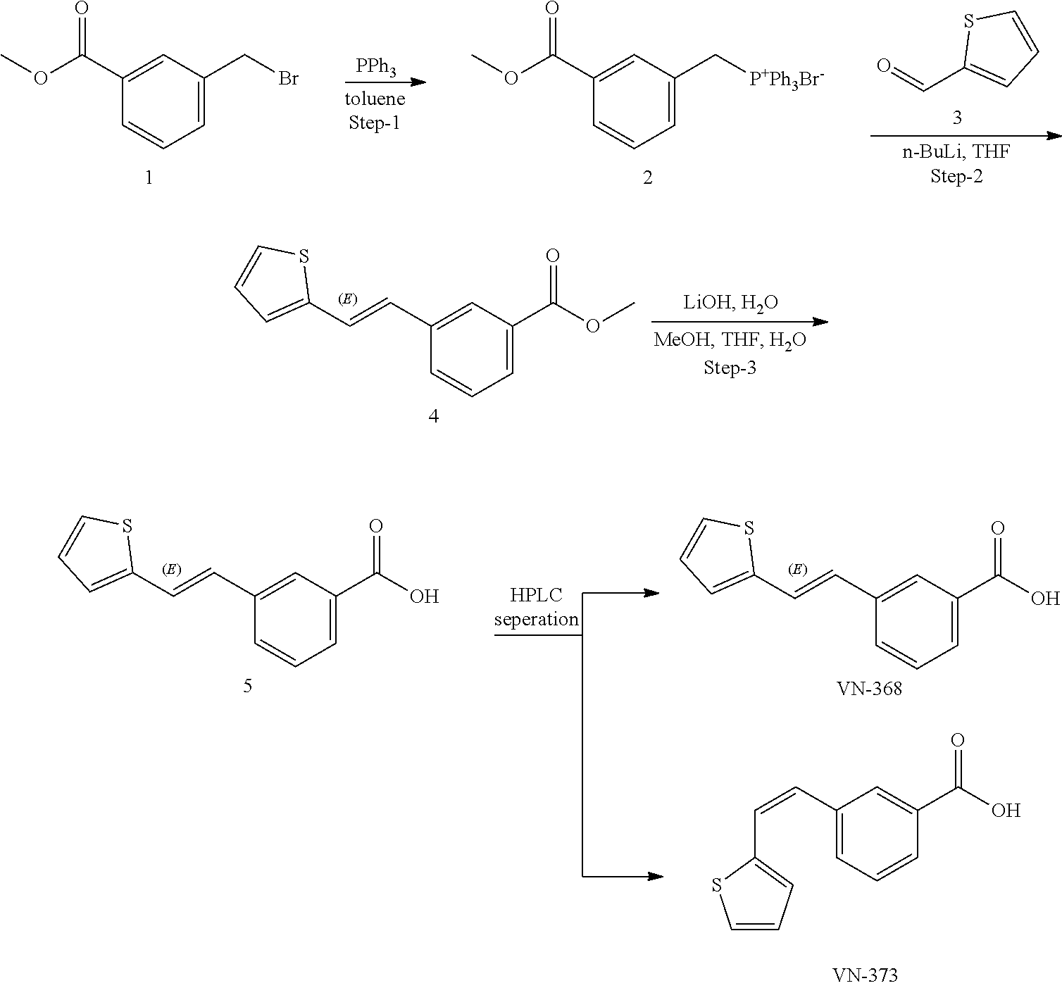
C1(C(OC)=O)=CC(CBr)=CC=C1.[PPh3].C1(C(OC)=O)=CC(C[P+Ph3Br-])=CC=C1.C(C1=CC=CS1)=O.C(=CC1=CC(C(OC)=O)=CC=C1)C1=CC=CS1.C(=CC1=CC(C(O)=O)=CC=C1)C1=CC=CS1.C(=CC1=CC(C(O)=O)=CC=C1)C1=CC=CS1.C1(C=CC2=CC=CS2)=CC=CC(C(O)=O)=C1
